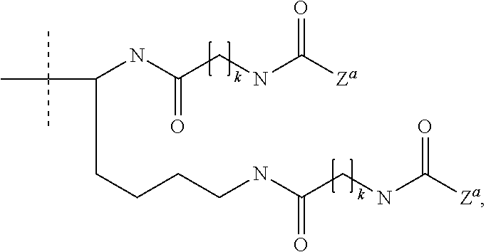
C(C(CCCCNC(CNC([Za])=O)=O)NC(CNC([Za])=O)=O)(C)(C)C
